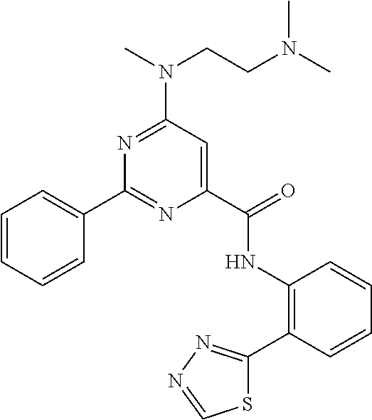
C1=CC=CC(C2=NC(C(NC3=C(C4=NN=CS4)C=CC=C3)=O)=CC(N(CCN(C)C)C)=N2)=C1
